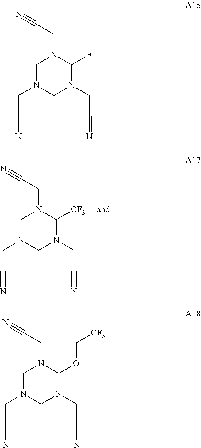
C1N(CC#N)CN(CC#N)C([CF3])N1CC#N.C1N(CC#N)CN(CC#N)C(F)N1CC#N.C1N(CC#N)CN(CC#N)C(OC[CF3])N1CC#N
